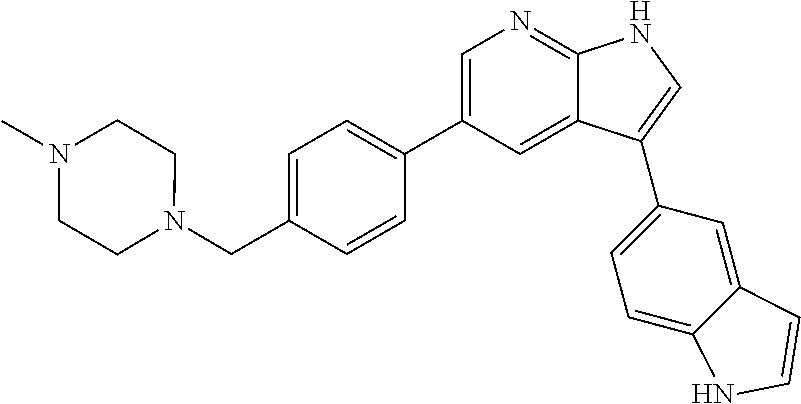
C1=C(CN2CCN(C)CC2)C=CC(C2=CN=C3C(=C2)C(C2=CC=C4C(=C2)C=CN4)=CN3)=C1
